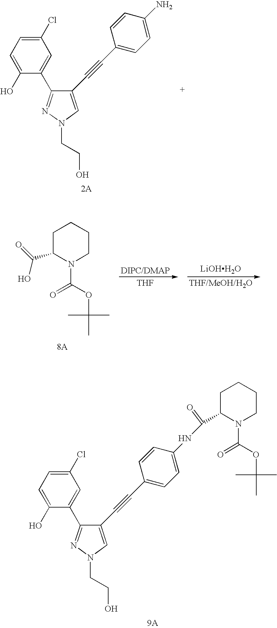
C1(C#CC2=CC=C(N)C=C2)=CN(CCO)N=C1C1=CC(Cl)=CC=C1O.C1C(C(O)=O)N(C(OC(C)(C)C)=O)CCC1.[THF].[THF/MeOH/H2O].[LiOHH2O].C1(C#CC2=CC=C(NC(C3CCCCN3C(OC(C)(C)C)=O)=O)C=C2)=CN(CCO)N=C1C1=CC(Cl)=CC=C1O
